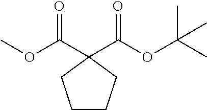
C1CCC(C(OC)=O)(C(OC(C)(C)C)=O)C1
